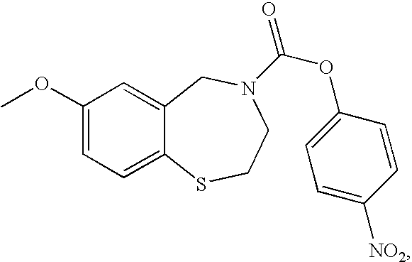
C1(OC)=CC=C2C(=C1)CN(C(OC1=CC=C([NO2])C=C1)=O)CCS2
